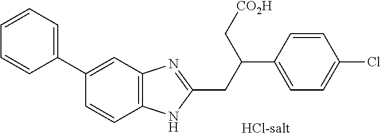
C12=C(C=C(C3=CC=CC=C3)C=C1)N=C(CC(C[CO2H])C1=CC=C(Cl)C=C1)N2
